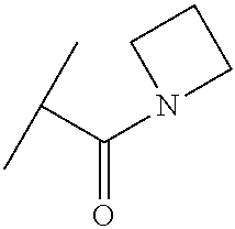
CC(C)C(N1CCC1)=O
